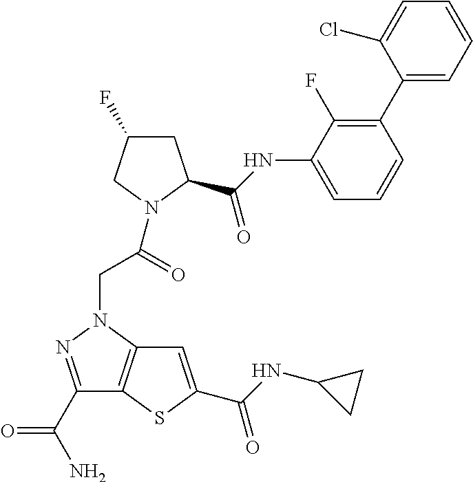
C1(C(N)=O)=NN(CC(=O)N2CC(F)CC2C(NC2=CC=CC(C3=CC=CC=C3Cl)=C2F)=O)C2=C1SC(C(NC1CC1)=O)=C2
